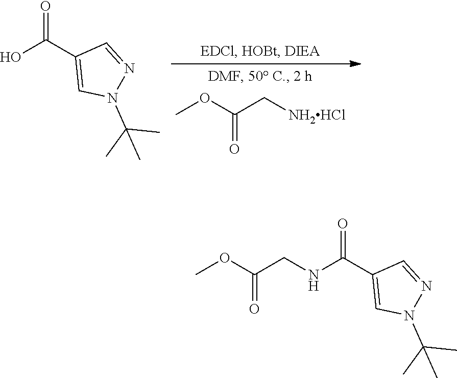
COC(C[NH2HCl])=O.OC(C1=CN(C(C)(C)C)N=C1)=O.N(C(C1=CN(C(C)(C)C)N=C1)=O)CC(OC)=O
